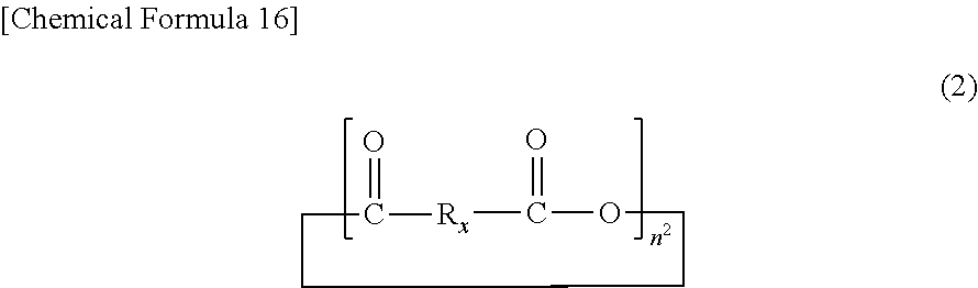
[Rx]1C(=O)OCCCCC1=O
